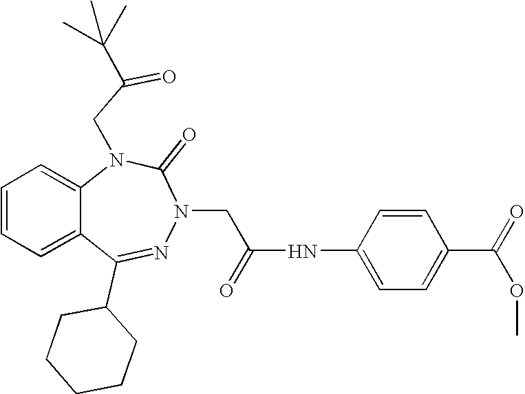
C1=CC=C2C(=C1)N(CC(=O)C(C)(C)C)C(=O)N(CC(NC1=CC=C(C(OC)=O)C=C1)=O)N=C2C1CCCCC1
